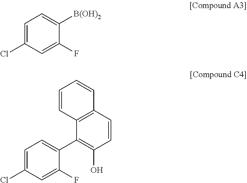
C1=C(Cl)C=C(F)C([B(OH)2])=C1.C1=C(Cl)C=C(F)C(C2=C(O)C=CC3=C2C=CC=C3)=C1
